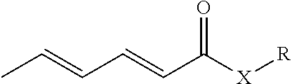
CC=CC=CC([X][R])=O
